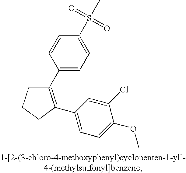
C1(C2=C(C3=CC=C(OC)C(Cl)=C3)CCC2)=CC=C(S(C)(=O)=O)C=C1
